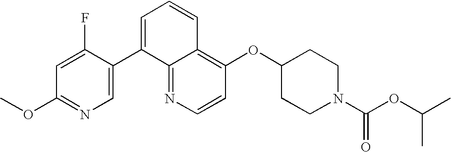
C1=CN=C2C(=C1OC1CCN(C(OC(C)C)=O)CC1)C=CC=C2C1=CN=C(OC)C=C1F
